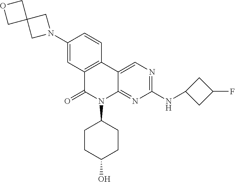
C12=C(C3=CN=C(NC4CC(F)C4)N=C3N(C3CCC(O)CC3)C1=O)C=CC(N1CC3(C1)COC3)=C2
